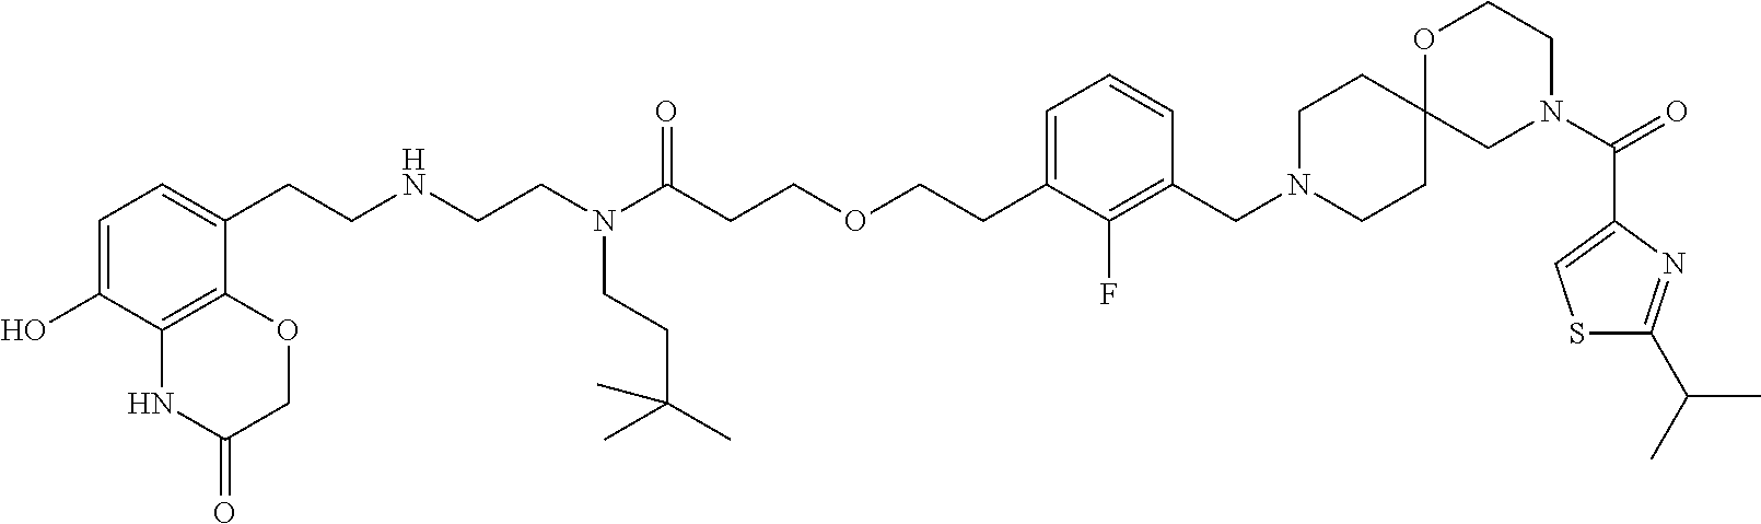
C1=C(CCNCCN(C(CCOCCC2=CC=CC(CN3CCC4(CC3)CN(C(C3=CSC(C(C)C)=N3)=O)CCO4)=C2F)=O)CCC(C)(C)C)C2=C(C(O)=C1)NC(=O)CO2
